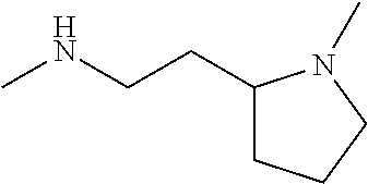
C1(CCNC)CCCN1C
